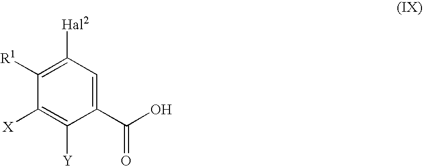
C1([R1])=C([Hal2])C=C(C(O)=O)C([Y])=C1[X]
